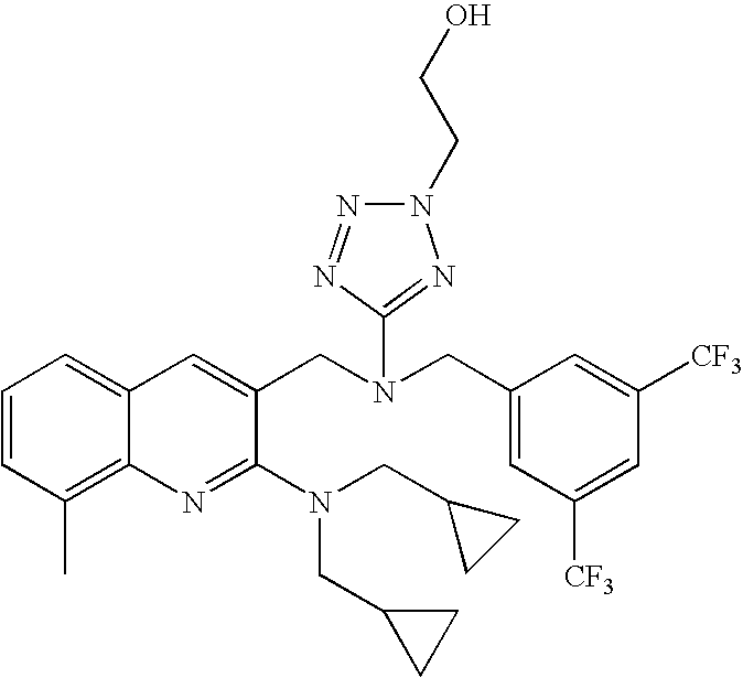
C1=CC(C)=C2C(=C1)C=C(CN(CC1=CC([CF3])=CC([CF3])=C1)C1=NN(CCO)N=N1)C(N(CC1CC1)CC1CC1)=N2
